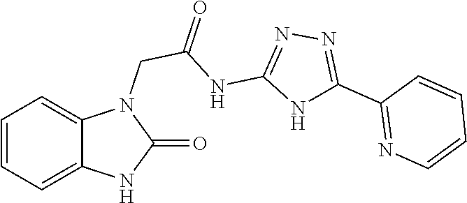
C1=CC=C2C(=C1)N(CC(=O)NC1=NN=C(C3=NC=CC=C3)N1)C(=O)N2
